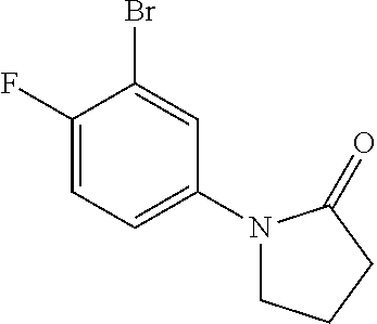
C1(Br)=CC(N2CCCC2=O)=CC=C1F
